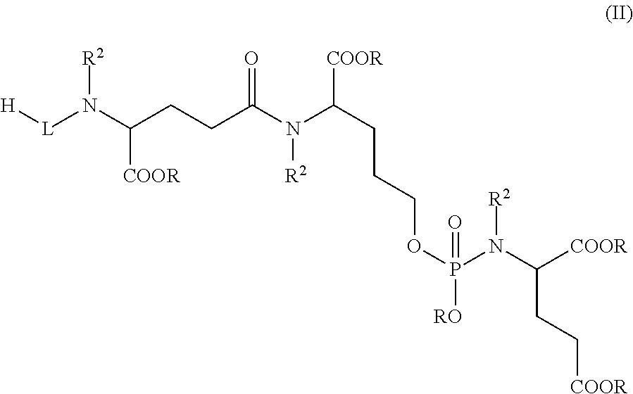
C(CCC(N(C(CCCOP([RO])(N(C(CC[COOR])[COOR])[R2])=O)[COOR])[R2])=O)([COOR])N([R2])[L][H]
